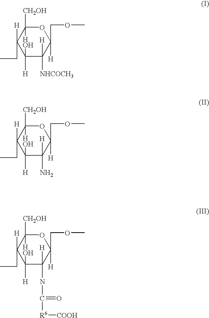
C1([H])(O)C([H])([NHCOCH3])C([H])(COC)OC([H])([CH2OH])C1([H])CC.C1([H])(O)C([H])(N)C([H])(COC)OC([H])([CH2OH])C1([H])CC.C1([H])(O)C([H])(NC([R6][COOH])=O)C([H])(COC)OC([H])([CH2OH])C1([H])CC
